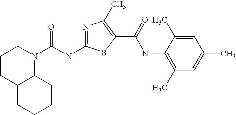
C1(NC(C2=C(C)N=C(NC(N3CCCC4C3CCCC4)=O)S2)=O)=C(C)C=C(C)C=C1C
